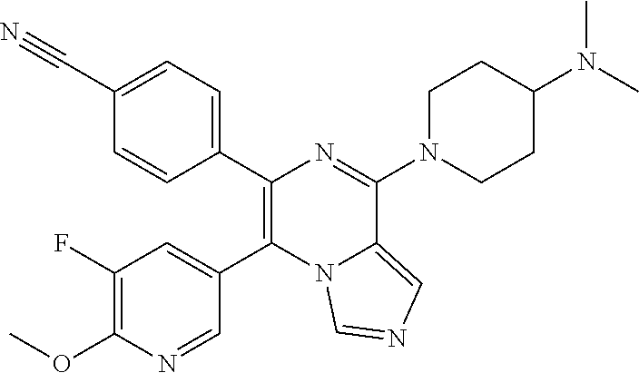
C1(C2=CC=C(C#N)C=C2)=C(C2=CC(F)=C(OC)N=C2)N2C(=CN=C2)C(N2CCC(N(C)C)CC2)=N1
